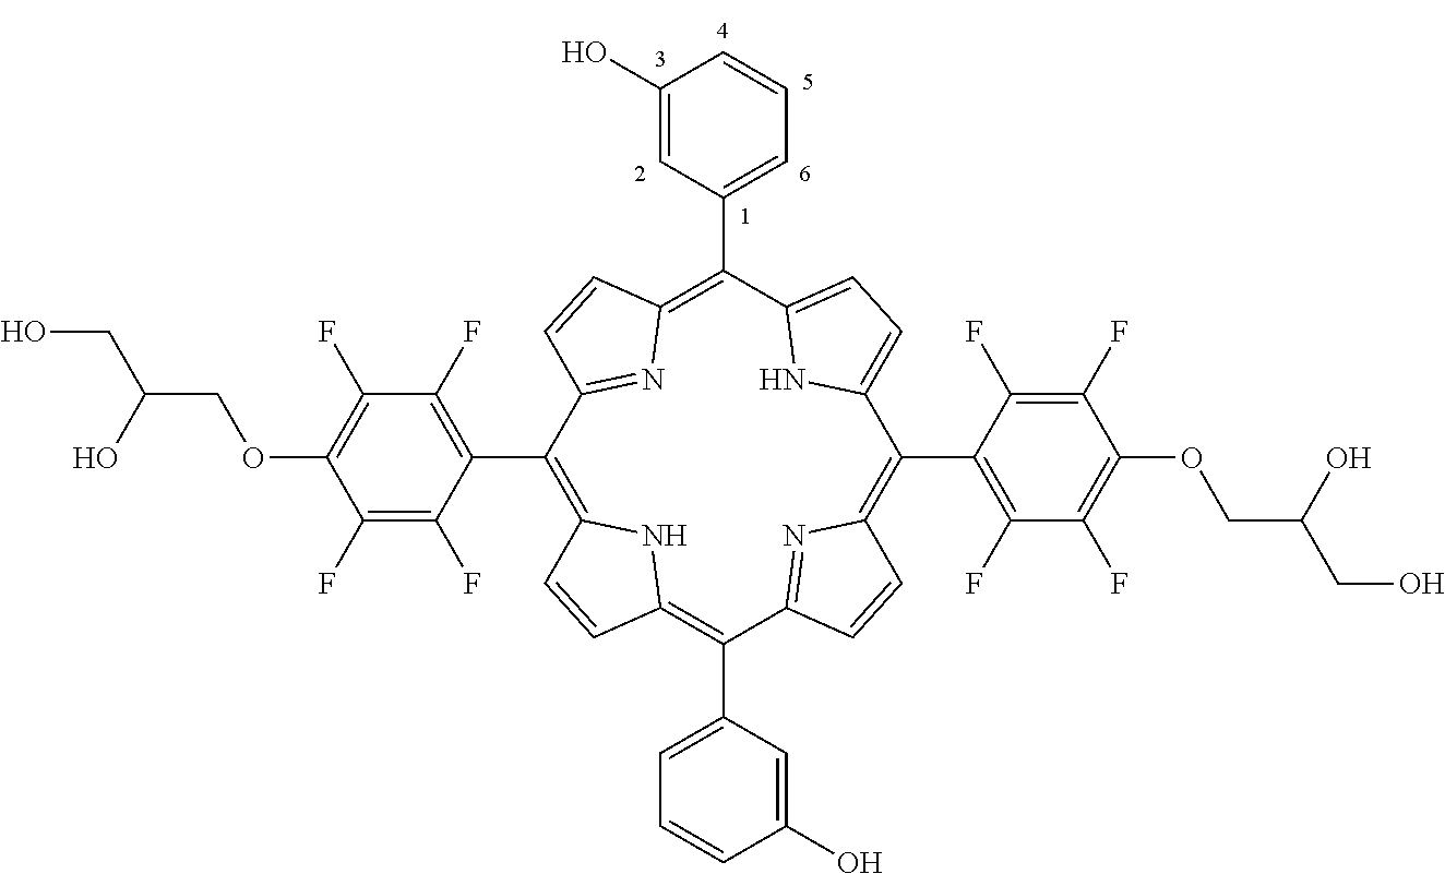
C1(F)=C(OCC(CO)O)C(F)=C(F)C(C2=C3C=CC(=C(C4=CC=CC(O)=C4)C4=NC(=C(C5=C(F)C(F)=C(OCC(CO)O)C(F)=C5F)C5=CC=C(C(C6=CC=CC(O)=C6)=C6N=C2C=C6)N5)C=C4)N3)=C1F
